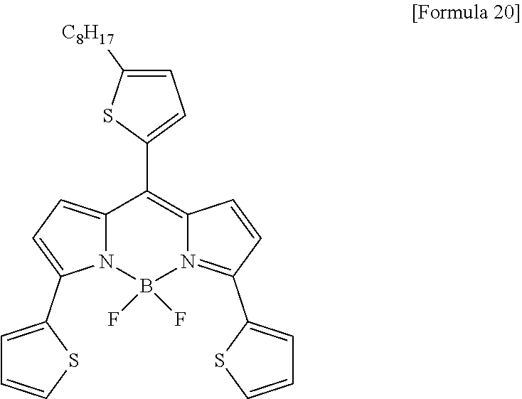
B1(F)(F)N2C(=CC=C2C2=CC=CS2)C(C2=CC=C([C8H17])S2)=C2C=CC(C3=CC=CS3)=N12
